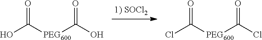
O=C([PEG600]C(O)=O)O.O=C([PEG600]C(Cl)=O)Cl
